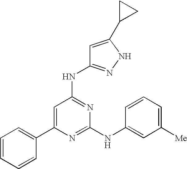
N(C1=NC(NC2=CC([Me])=CC=C2)=NC(C2=CC=CC=C2)=C1)C1=NNC(C2CC2)=C1
